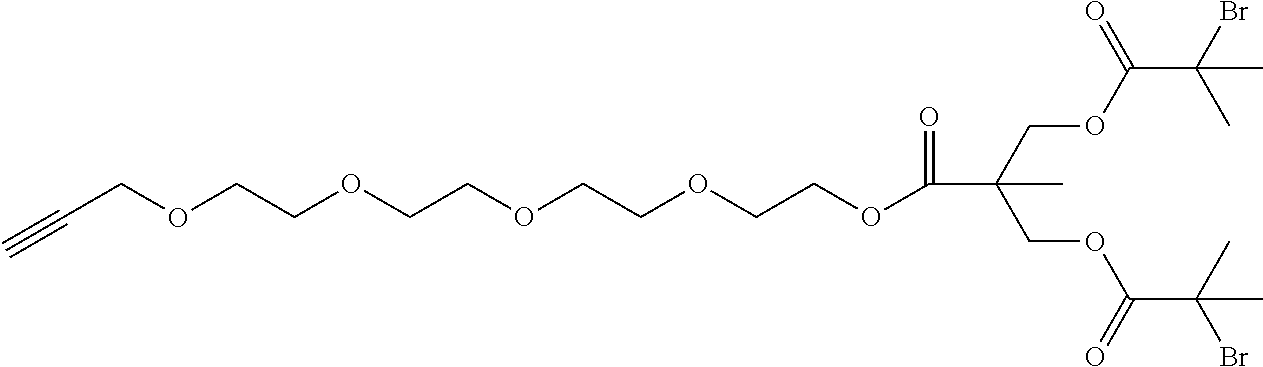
C#CCOCCOCCOCCOCCOC(C(COC(C(Br)(C)C)=O)(COC(C(C)(Br)C)=O)C)=O
